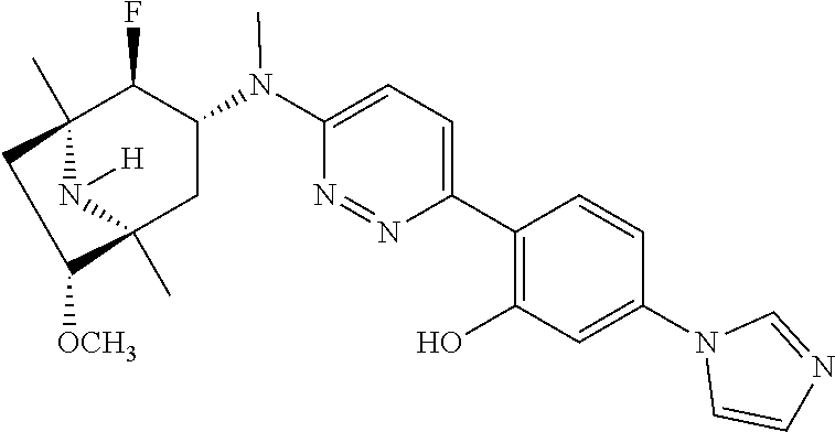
C12(C)N([H])C(C)(CC(N(C3=CC=C(C4=C(O)C=C(N5C=CN=C5)C=C4)N=N3)C)C1F)C([OCH3])C2
